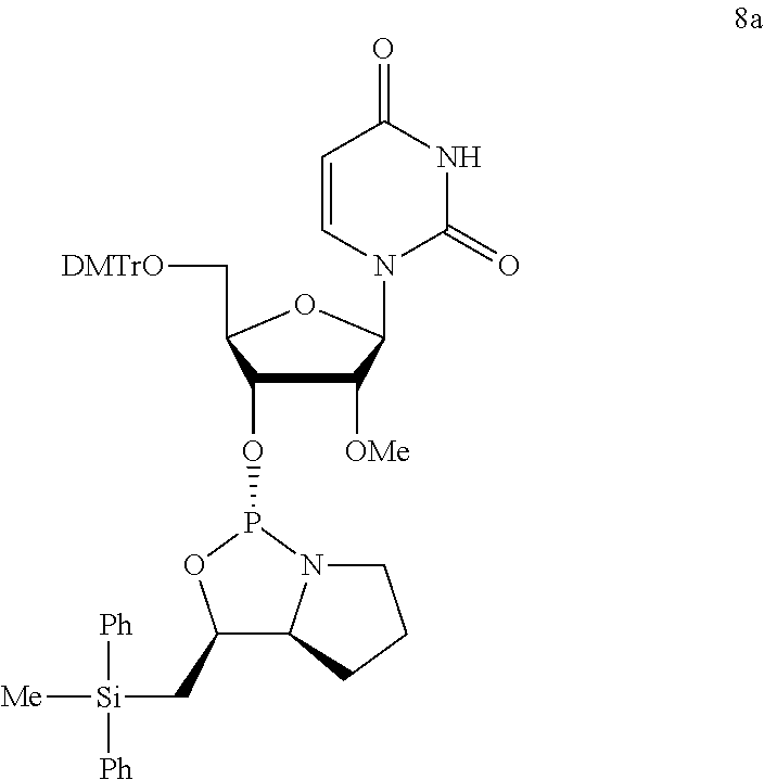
C1([OMe])C(OP2OC(C[Si]([Ph])([Ph])[Me])C3N2CCC3)C(C[DMTrO])OC1N1C=CC(=O)NC1=O
